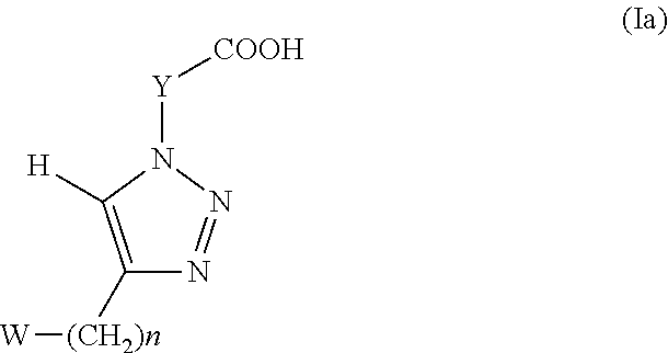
C1([(CH2)n][W])=C([H])N([Y][COOH])N=N1
